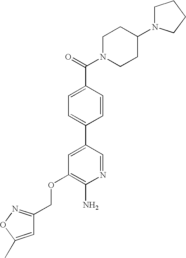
C(OC1=C(N)N=CC(C2=CC=C(C(=O)N3CCC(N4CCCC4)CC3)C=C2)=C1)C1=NOC(C)=C1
